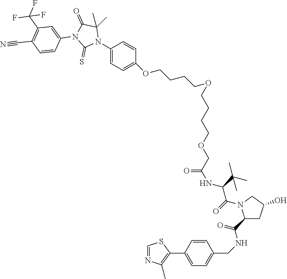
C(CCOCC(NC(C(=O)N1C(C(=O)NCC2=CC=C(C3=C(C)N=CS3)C=C2)CC(O)C1)C(C)(C)C)=O)COCCCCOC1=CC=C(N2C(C)(C)C(=O)N(C3=CC(C(F)(F)F)=C(C#N)C=C3)C2=S)C=C1
